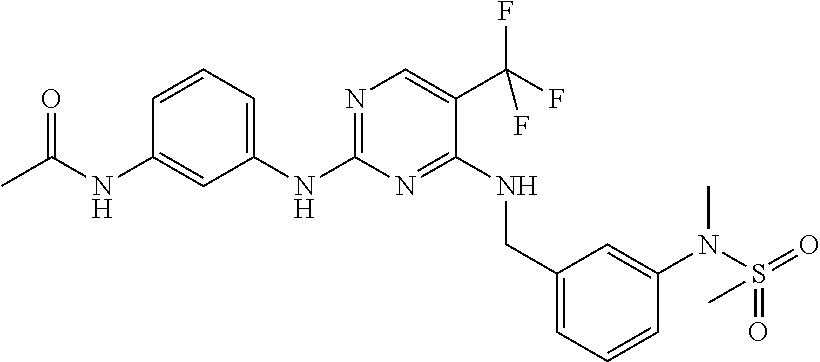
N(C1=NC=C(C(F)(F)F)C(NCC2=CC=CC(N(C)S(=O)(=O)C)=C2)=N1)C1=CC=CC(NC(C)=O)=C1
